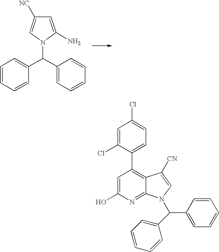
C1(C(C2=CC=CC=C2)N2C(N)=CC([NC])=C2)=CC=CC=C1.C1=C(O)N=C2C(=C1C1=CC=C(Cl)C=C1Cl)C([CN])=CN2C(C1=CC=CC=C1)C1=CC=CC=C1
